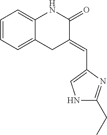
C1=CC=C2C(=C1)NC(=O)C(=CC1=CNC(CC)=N1)C2
